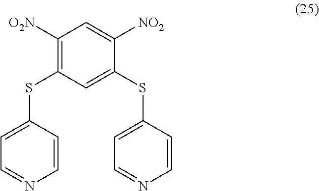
C1([O2N])=C(SC2=CC=NC=C2)C=C(SC2=CC=NC=C2)C([NO2])=C1
